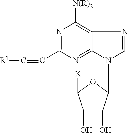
N1=C(C#C[R1])N=C2C(=C1[N(R)2])N=CN2C1C(O)C(O)C([X])O1
